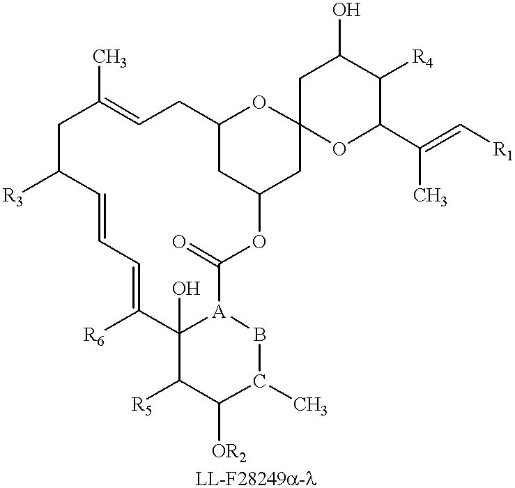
C1C([R3])C=CC=C([R6])C2(O)[A](C(=O)OC3CC(CC=C1C)OC1(C3)OC(C(C)=C[R1])C([R4])C(O)C1)BC(C)C([OR2])C2[R5]
